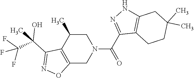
C12=C(C(C)CN(C(C3=NNC4=C3CCC(C)(C)C4)=O)C1)C(C(O)(C(F)(F)F)C)=NO2
